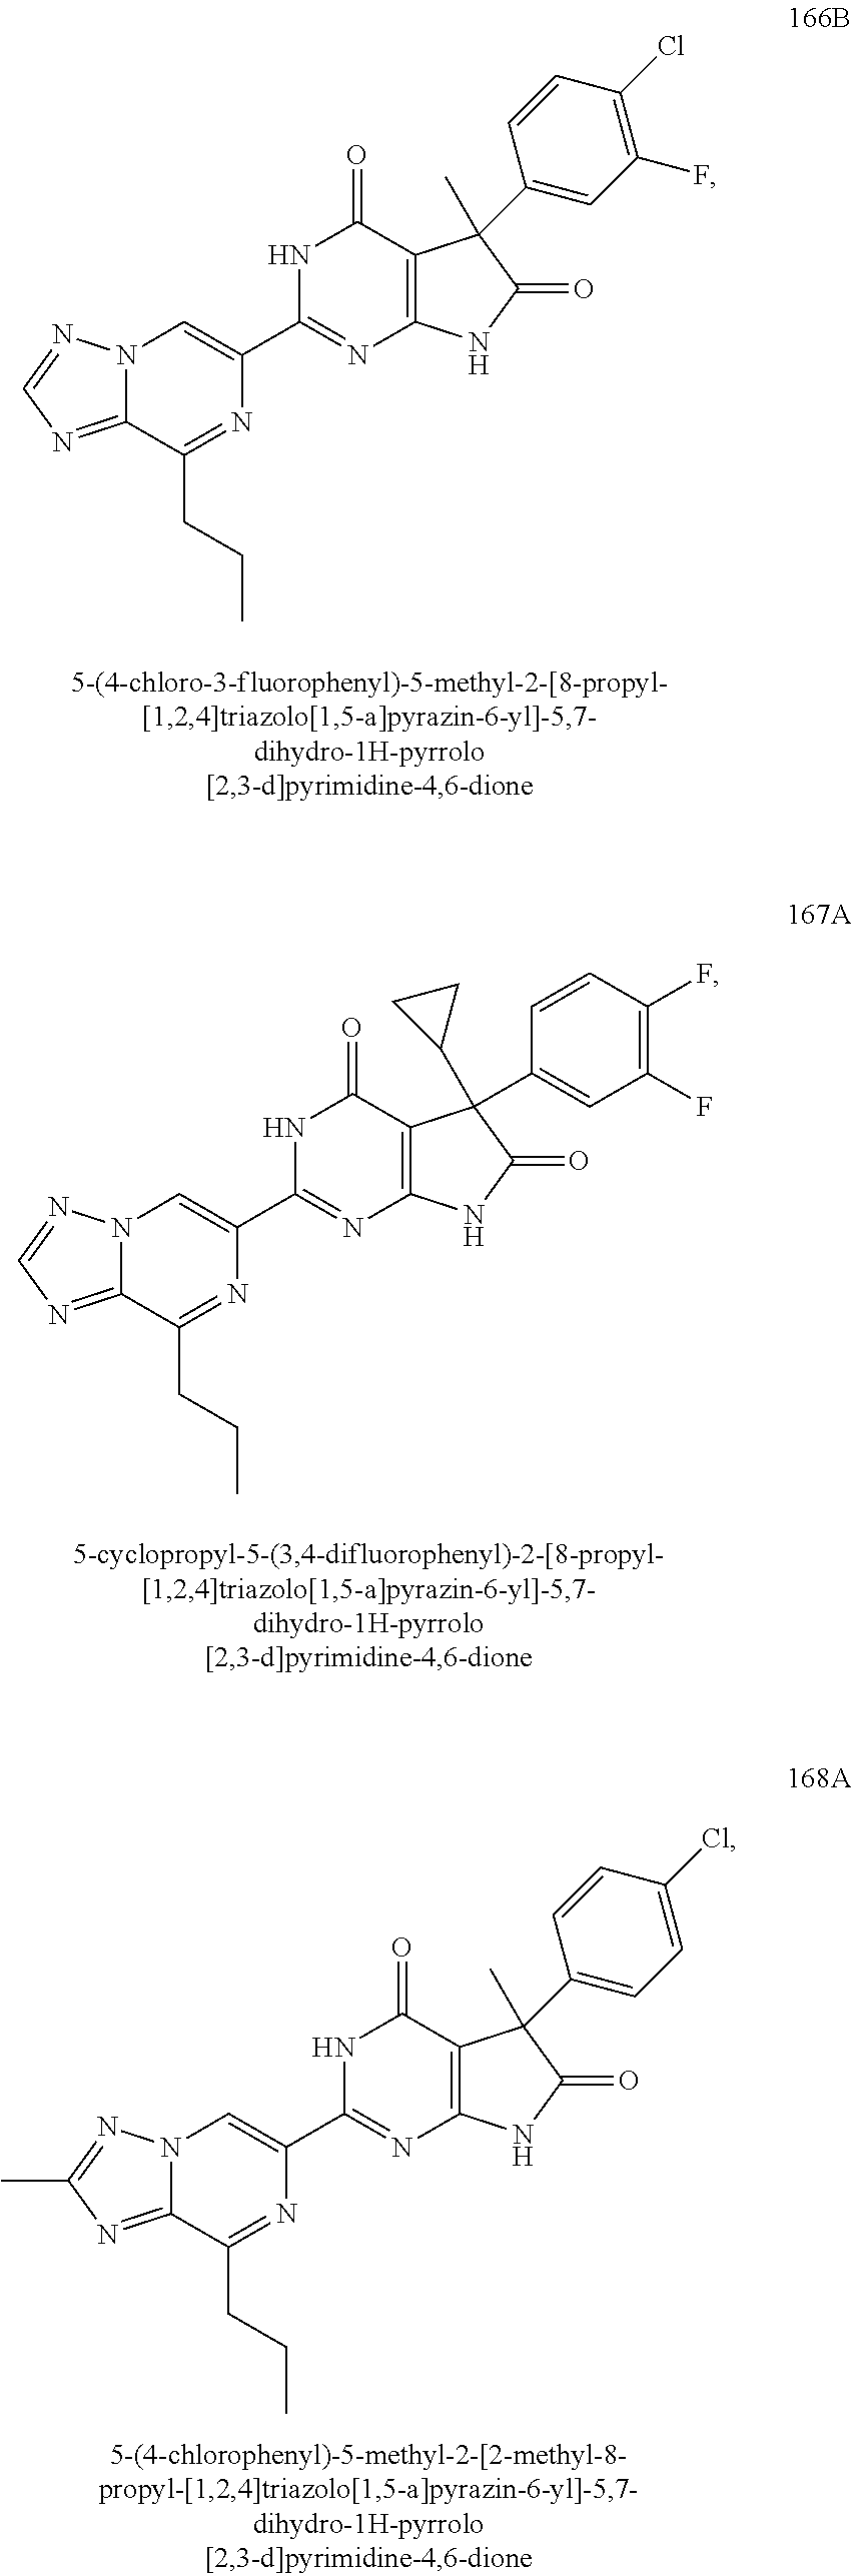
C12=NC=NN1C=C(C1=NC3=C(C(=O)N1)C(C1=CC(F)=C(Cl)C=C1)(C)C(=O)N3)N=C2CCC.C12=NC=NN1C=C(C1=NC3=C(C(=O)N1)C(C1=CC(F)=C(F)C=C1)(C1CC1)C(=O)N3)N=C2CCC.C12=NC(C)=NN1C=C(C1=NC3=C(C(=O)N1)C(C1=CC=C(Cl)C=C1)(C)C(=O)N3)N=C2CCC
